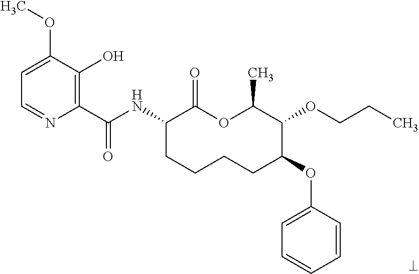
C1(C(NC2CCCCC(OC3=CC=CC=C3)C(OCCC)C(C)OC2=O)=O)=C(O)C(OC)=CC=N1
